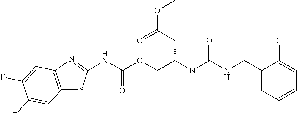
C1(Cl)=CC=CC=C1CNC(N(C(COC(NC1=NC2=C(S1)C=C(F)C(F)=C2)=O)CC(OC)=O)C)=O
